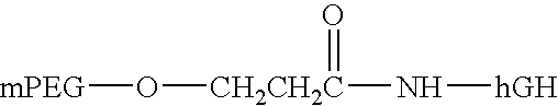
[mPEG]O[CH2CH2C](N[hGH])=O
